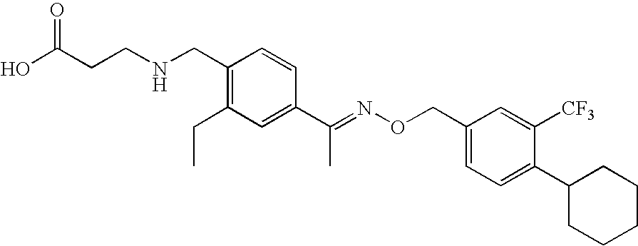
O=C(CCNCC1=C(CC)C=C(C(=NOCC2=CC=C(C3CCCCC3)C([CF3])=C2)C)C=C1)O
